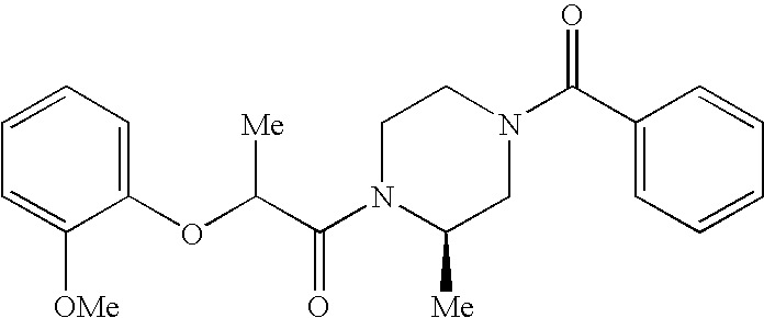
C1=C([OMe])C(OC(C(N2C([Me])CN(C(C3=CC=CC=C3)=O)CC2)=O)[Me])=CC=C1
